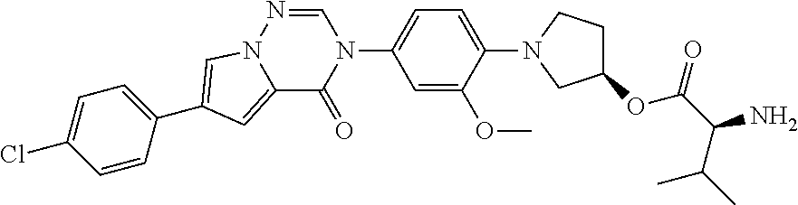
C1=C(OC)C(N2CC(OC(=O)C(N)C(C)C)CC2)=CC=C1N1C=NN2C(=CC(C3=CC=C(Cl)C=C3)=C2)C1=O
